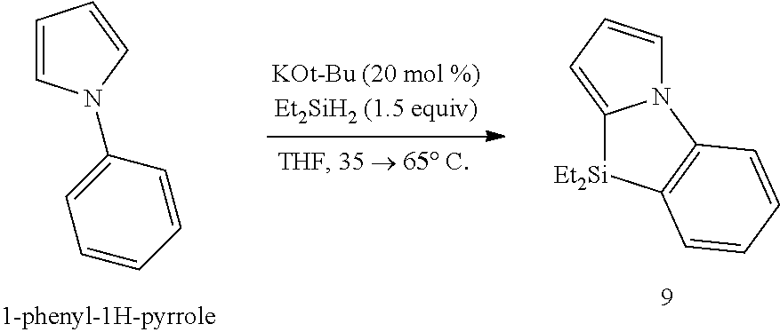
C1=CC=CC(N2C=CC=C2)=C1.C12=CC=CN1C1=C([Et2Si]2)C=CC=C1
